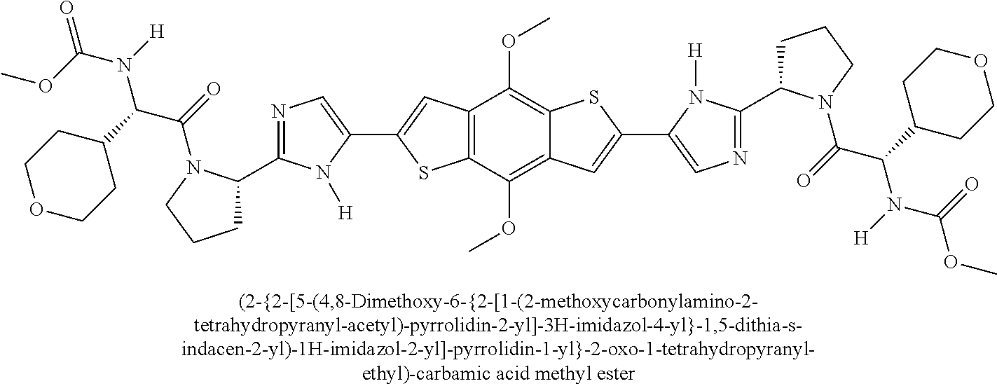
C12=C(C(OC)=C3C(=C1OC)SC(C1=CN=C(C4CCCN4C(=O)C(C4CCOCC4)N([H])C(=O)OC)N1[H])=C3)SC(C1=CN=C(C3CCCN3C(=O)C(C3CCOCC3)N([H])C(OC)=O)N1[H])=C2
